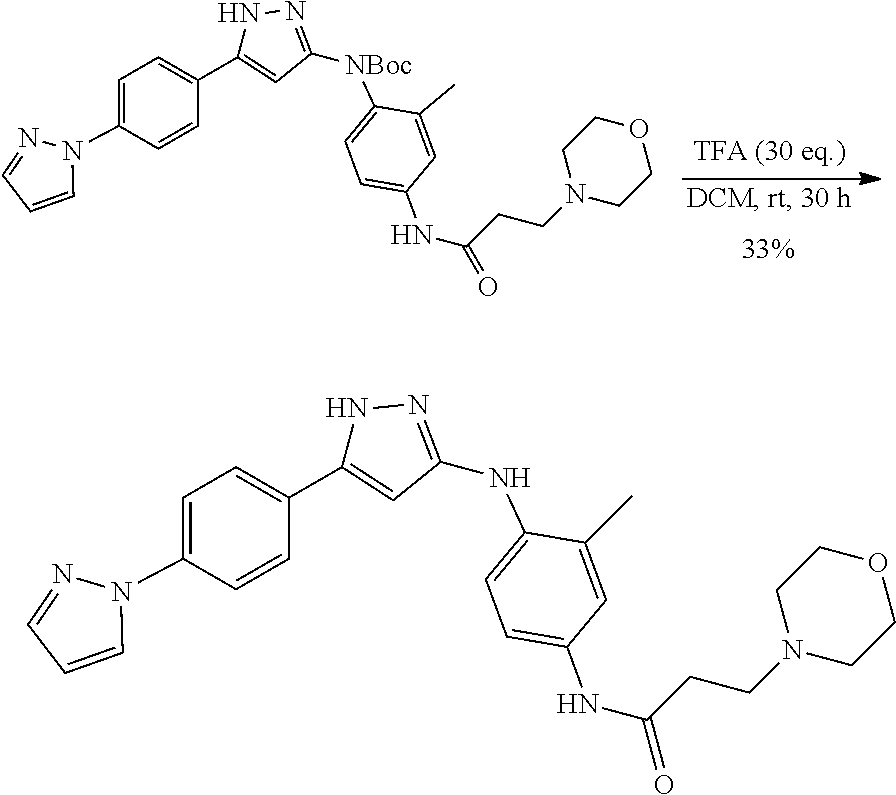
C1=NN(C2=CC=C(C3=CC([NBoc]C4=CC=C(NC(=O)CCN5CCOCC5)C=C4C)=NN3)C=C2)C=C1.C1=NN(C2=CC=C(C3=CC(NC4=CC=C(NC(=O)CCN5CCOCC5)C=C4C)=NN3)C=C2)C=C1
